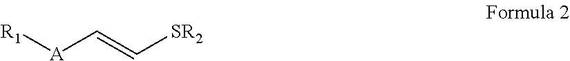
[R1][A]C=C[SR2]
